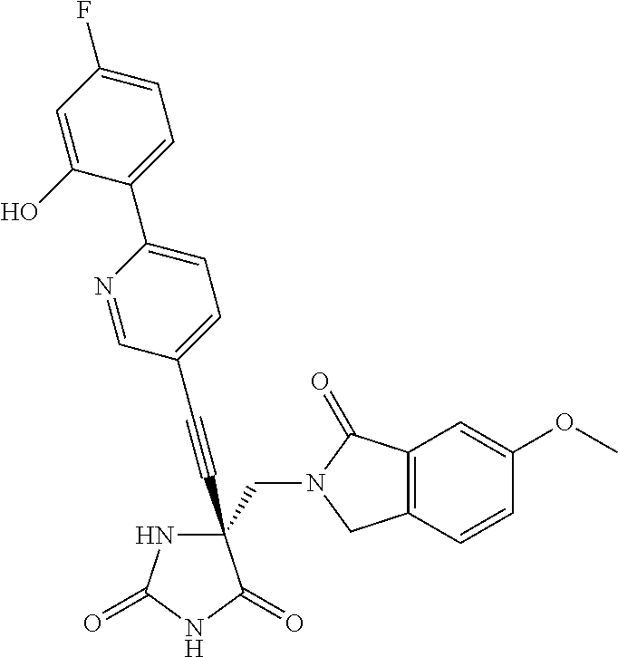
C(#CC1(CN2C(=O)C3=C(C2)C=CC(OC)=C3)NC(=O)NC1=O)C1=CC=C(C2=CC=C(F)C=C2O)N=C1
